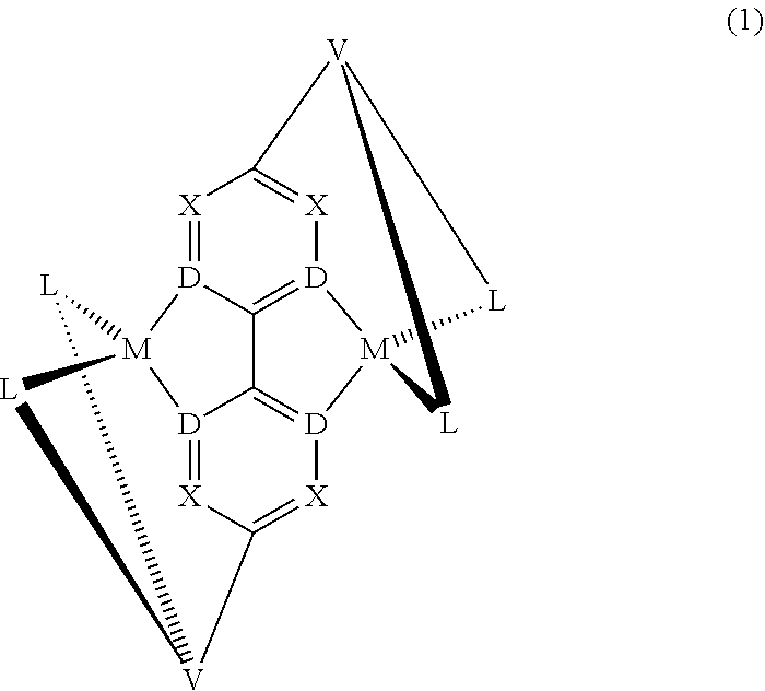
[X]1=[D]2C3=[D]4[X]=C1[V]1[L][M]4([D]4=C3[D]3=[X]C(=[X]4)[V]4[L][M]23[L]4)[L]1
